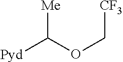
[Me]C(OC[CF3])[Pyd]
